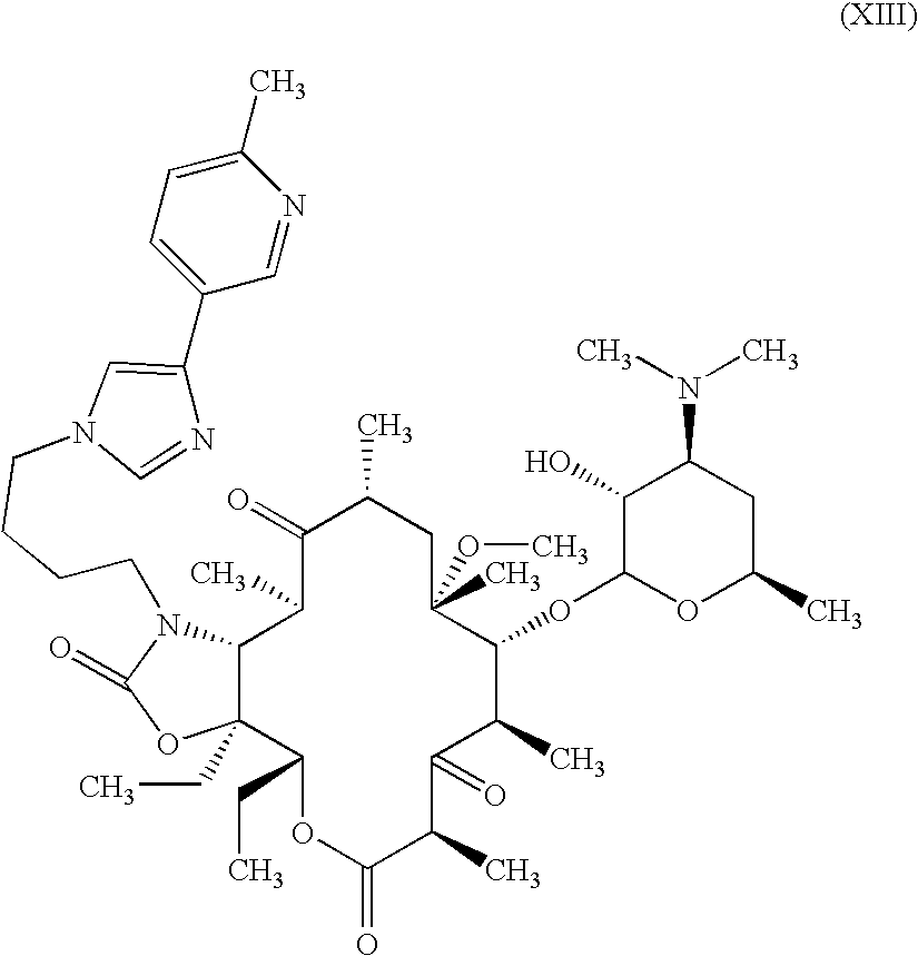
C12C(CC)(C(CC)OC(=O)C(C)C(=O)C(C)C(OC3OC(C)CC(N(C)C)C3O)C(C)(OC)CC(C)C(=O)C1C)OC(=O)N2CCCCN1C=NC(C2=CC=C(C)N=C2)=C1
